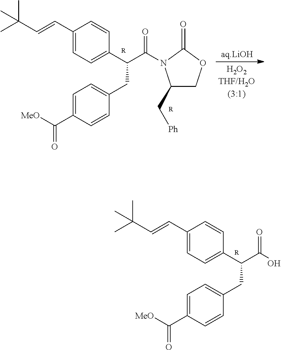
[R].C1(C=CC(C)(C)C)=CC=C(C(CC2=CC=C(C(=O)[MeO])C=C2)C(=O)O)C=C1.[R].C1(C=CC(C)(C)C)=CC=C(C(CC2=CC=C(C(=O)[MeO])C=C2)C(=O)N2C(C[Ph])COC2=O)C=C1.[R]
